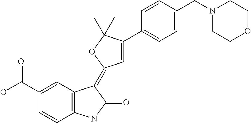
C1(C(O)=O)=CC2=C(C=C1)NC(=O)C2=C1C=C(C2=CC=C(CN3CCOCC3)C=C2)C(C)(C)O1
